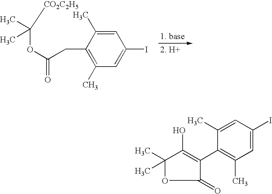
C1=C(C)C(CC(OC(C)(C)[CO2C2H5])=O)=C(C)C=C1I.C1(C)(C)OC(=O)C(C2=C(C)C=C(I)C=C2C)=C1O
